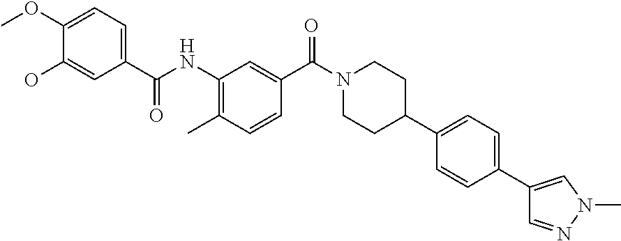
CC1=C(NC(C2=CC=C(OC)C(O)=C2)=O)C=C(C(N2CCC(C3=CC=C(C4=CN(C)N=C4)C=C3)CC2)=O)C=C1
